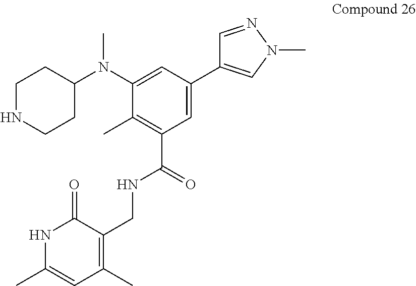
C1=NN(C)C=C1C1=CC(C(=O)NCC2=C(C)C=C(C)NC2=O)=C(C)C(N(C)C2CCNCC2)=C1
